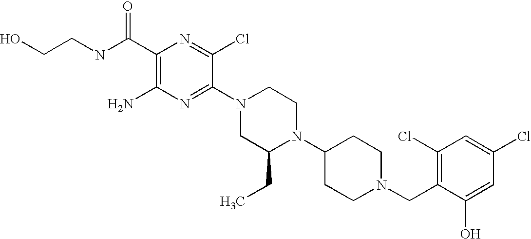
C1(C(NCCO)=O)=C(N)N=C(N2CC(CC)N(C3CCN(CC4=C(Cl)C=C(Cl)C=C4O)CC3)CC2)C(Cl)=N1
